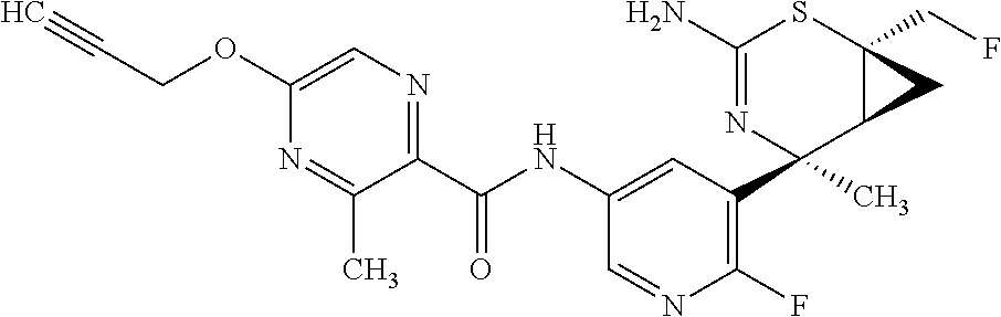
C1(N)=NC(C2=C(F)N=CC(NC(C3=NC=C(OCC#C)N=C3C)=O)=C2)(C)C2C(CF)(S1)C2
